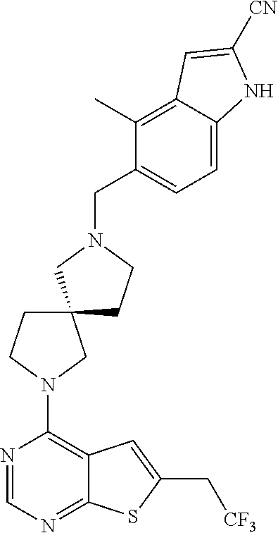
N1=CN=C2C(=C1N1CCC3(C1)CCN(CC1=CC=C4C(=C1C)C=C([CN])N4)C3)C=C(C[CF3])S2
